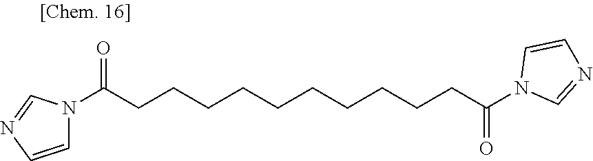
C1=CN=CN1C(CCCCCCCCCCC(N1C=NC=C1)=O)=O
